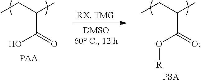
C(C)(CC)C(=O)O[R].[PSA].C(C)(CC)C(=O)O
